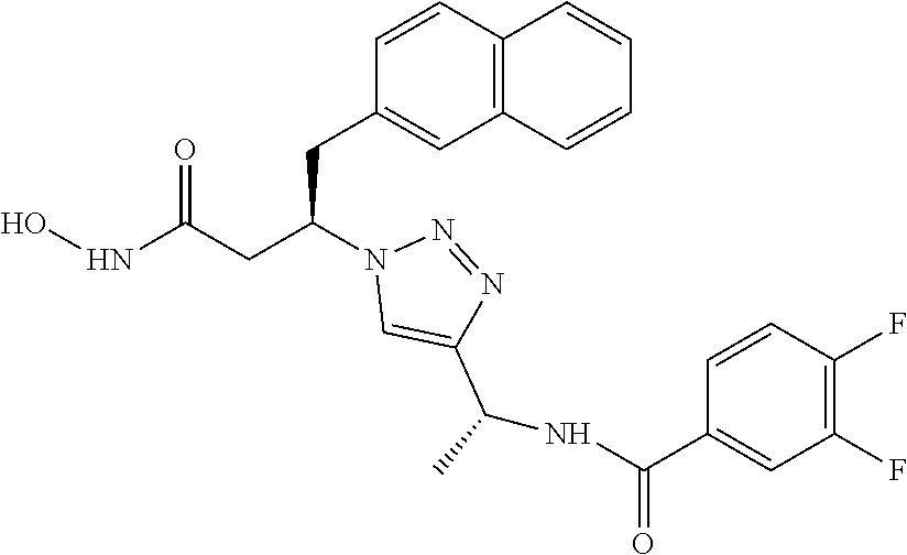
C1(CC(CC(NO)=O)N2C=C(C(NC(C3=CC(F)=C(F)C=C3)=O)C)N=N2)=CC2=C(C=C1)C=CC=C2
